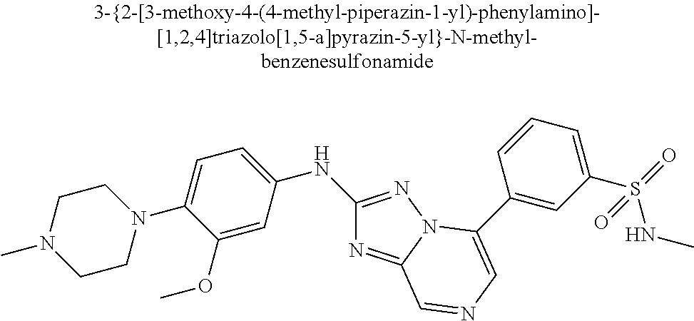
C1CN(C2=CC=C(NC3=NN4C(=N3)C=NC=C4C3=CC(S(NC)(=O)=O)=CC=C3)C=C2OC)CCN1C
